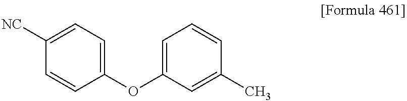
[NC]C1=CC=C(OC2=CC=CC(C)=C2)C=C1
